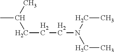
C(C)(CCCN(CC)CC)C
